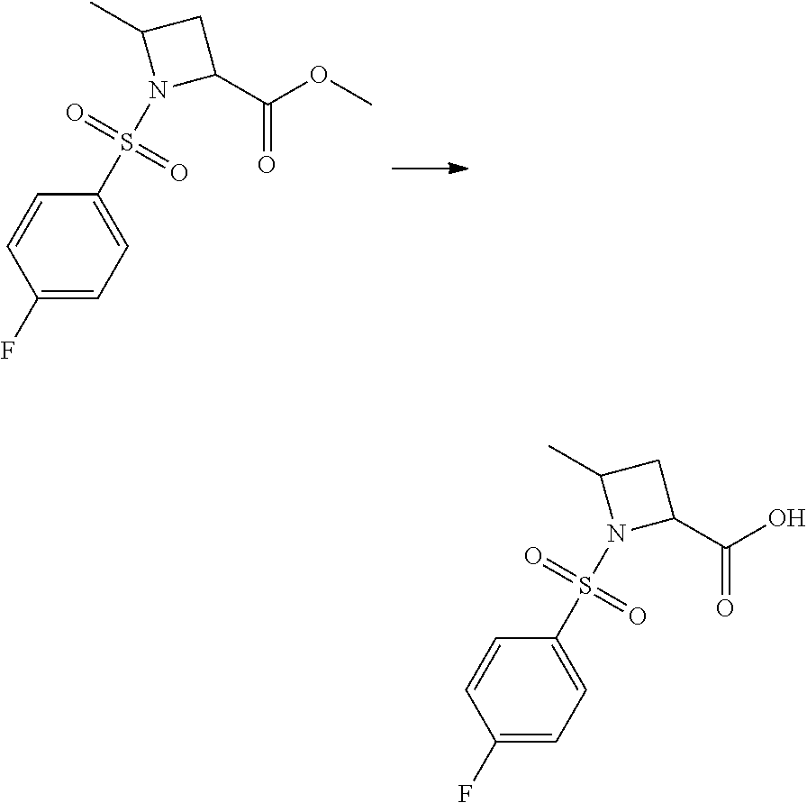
C1(F)=CC=C(S(N2C(C(OC)=O)CC2C)(=O)=O)C=C1.C1(F)=CC=C(S(N2C(C(O)=O)CC2C)(=O)=O)C=C1
